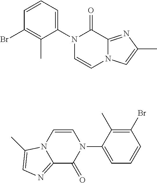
C1=CC=C(N2C=CN3C(=NC(C)=C3)C2=O)C(C)=C1Br.C1=CN2C(=NC=C2C)C(=O)N1C1=CC=CC(Br)=C1C
